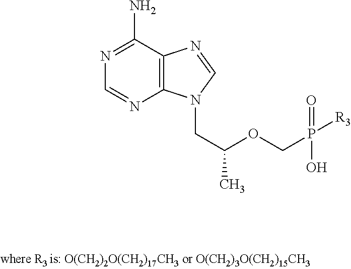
N1=C(N)C2=C(N=C1)N(CC(OCP(O)(=O)[R3])C)C=N2
